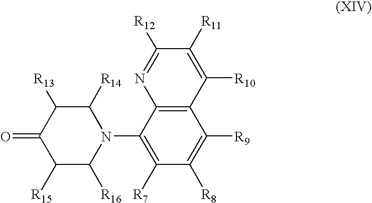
C1([R8])=C([R9])C2=C(C(N3C([R16])C([R15])C(=O)C([R13])C3[R14])=C1[R7])N=C([R12])C([R11])=C2[R10]
